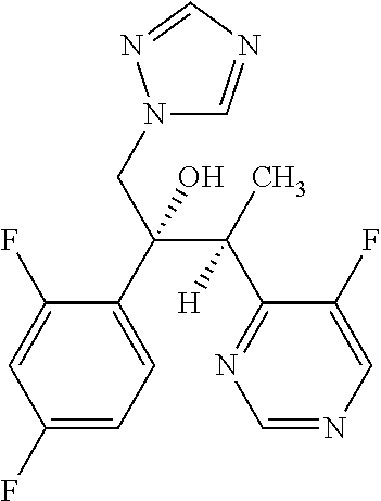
N1(CC(C(C)(C2=NC=NC=C2F)[H])(O)C2=CC=C(F)C=C2F)C=NC=N1
